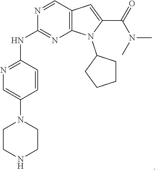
C12=C(C=NC(NC3=NC=C(N4CCNCC4)C=C3)=N1)C=C(C(=O)N(C)C)N2C1CCCC1
